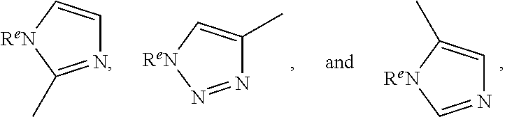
C1=CN=C(C)[ReN]1.C1=C(C)N=N[ReN]1.C1(C)=CN=C[ReN]1
